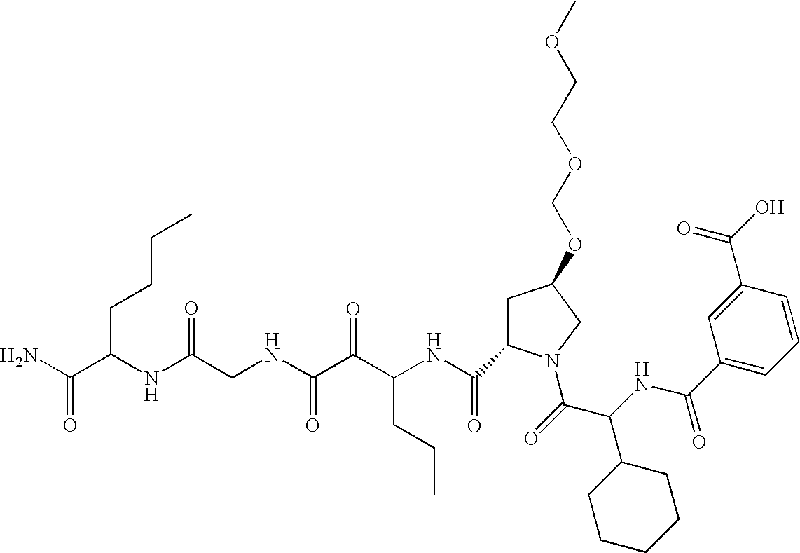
C1=C(C(NC(C(=O)N2CC(OCOCCOC)CC2C(NC(C(C(NCC(NC(CCCC)C(N)=O)=O)=O)=O)CCC)=O)C2CCCCC2)=O)C=C(C(O)=O)C=C1
